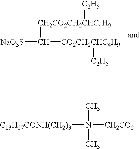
[NaO3S]C([CH2CO2CH2CHC4H9][C2H5])[CO2CH2CHC4H9][C2H5].[C13H27CONH(CH2)3]N(C)(C)[CH2CO2-]
